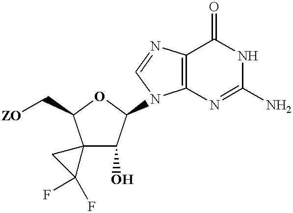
C12=C(N=C(N)NC1=O)N(C1C(O)C3(C(C[ZO])O1)CC3(F)F)C=N2
